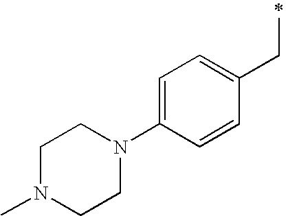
C1N(C)CCN(C2=CC=C(CC)C=C2)C1
